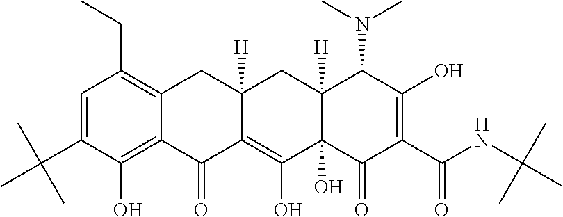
C1=C(C(C)(C)C)C(O)=C2C(=C1CC)CC1([H])C(=C(O)C3(O)C([H])(C1)C(N(C)C)C(O)=C(C(NC(C)(C)C)=O)C3=O)C2=O
